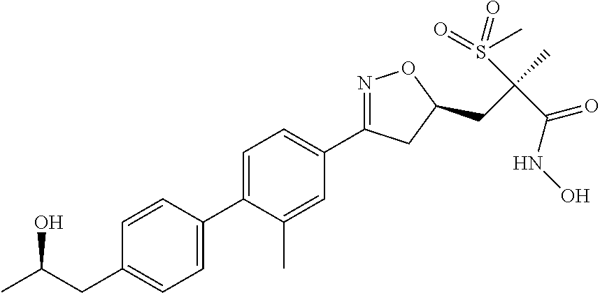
C1=C(C2=CC=C(CC(C)O)C=C2)C(C)=CC(C2=NOC(CC(C)(S(=O)(C)=O)C(NO)=O)C2)=C1
